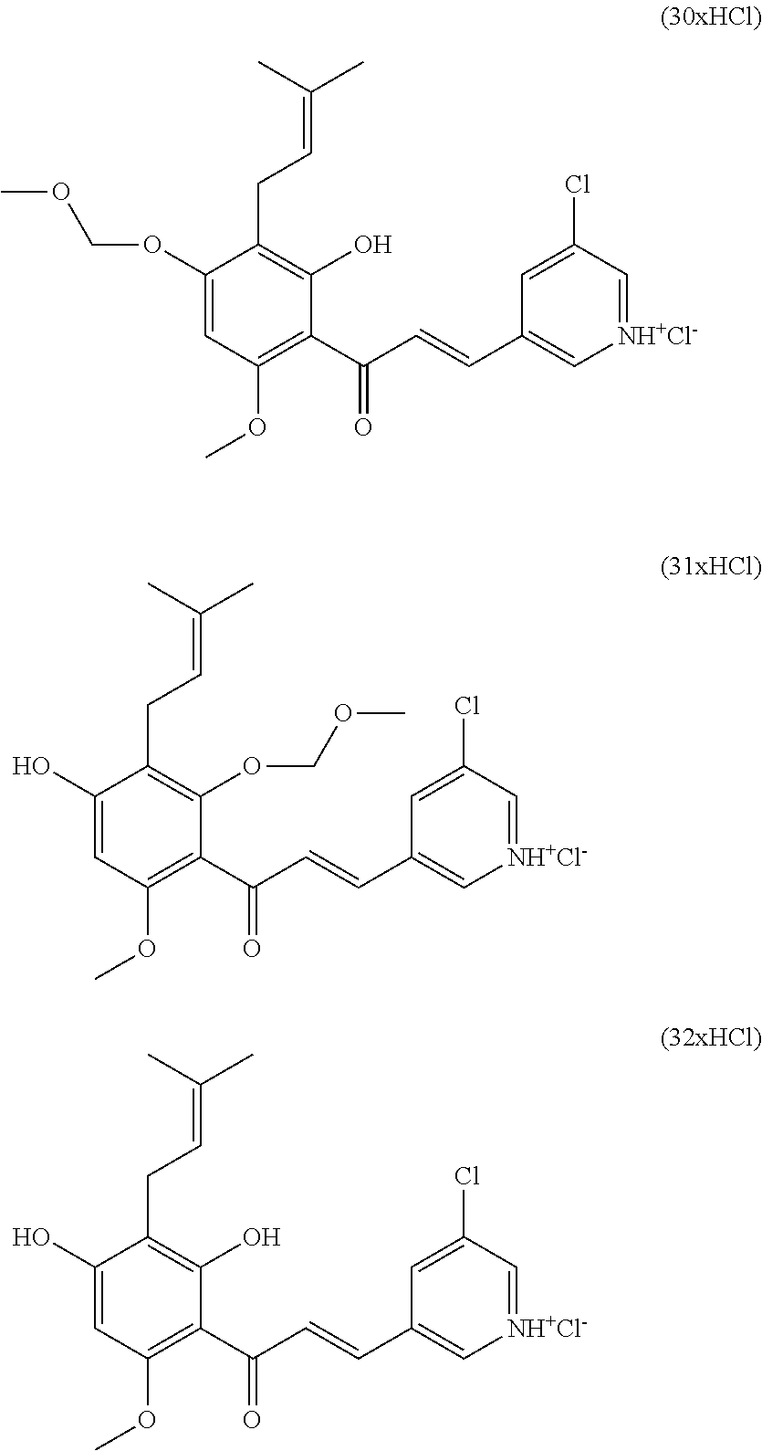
C1(OCOC)=CC(OC)=C(C(C=CC2=C[NH+Cl-]=CC(Cl)=C2)=O)C(O)=C1CC=C(C)C.C1(O)=CC(OC)=C(C(C=CC2=C[NH+Cl-]=CC(Cl)=C2)=O)C(OCOC)=C1CC=C(C)C.C1(O)=CC(OC)=C(C(C=CC2=C[NH+Cl-]=CC(Cl)=C2)=O)C(O)=C1CC=C(C)C
